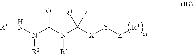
[R3]NN(C(N(C([X][Y][Z][R4])([R1])[R])[R])=O)[R2]
